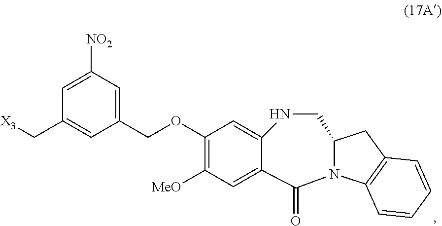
C12=CC(OCC3=CC([NO2])=CC(C[X3])=C3)=C([MeO])C=C1C(=O)N1C(CN2)CC2=C1C=CC=C2
